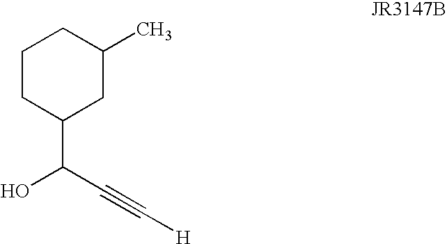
C1CC(C(C#C[H])O)CC(C)C1
